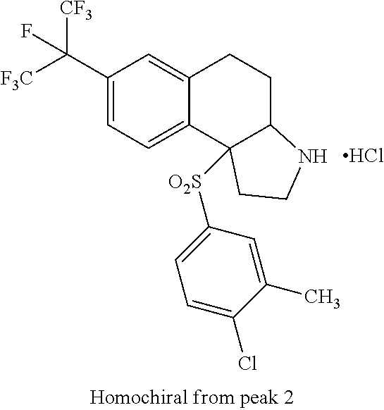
C1(C([CF3])([F3C])F)=CC=C2C(=C1)CCC1C2([O2S]C2=CC=C(Cl)C(C)=C2)CCN1.Cl
